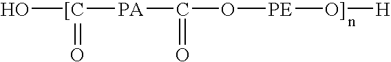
O[[C]([PA]C(O[PE][O]][H])=O)=O
